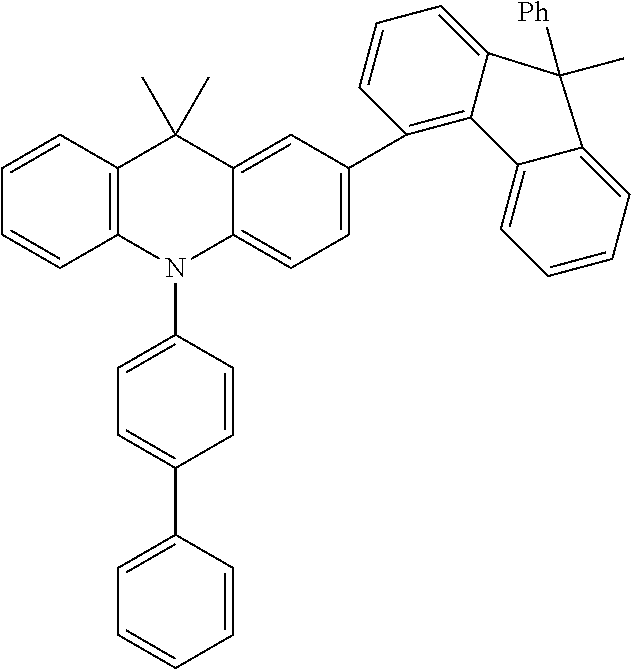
C1=CC2=C(C=C1)N(C1=CC=C(C3=CC=CC=C3)C=C1)C1=CC=C(C3=C4C(=CC=C3)C([Ph])(C)C3=CC=CC=C43)C=C1C2(C)C
